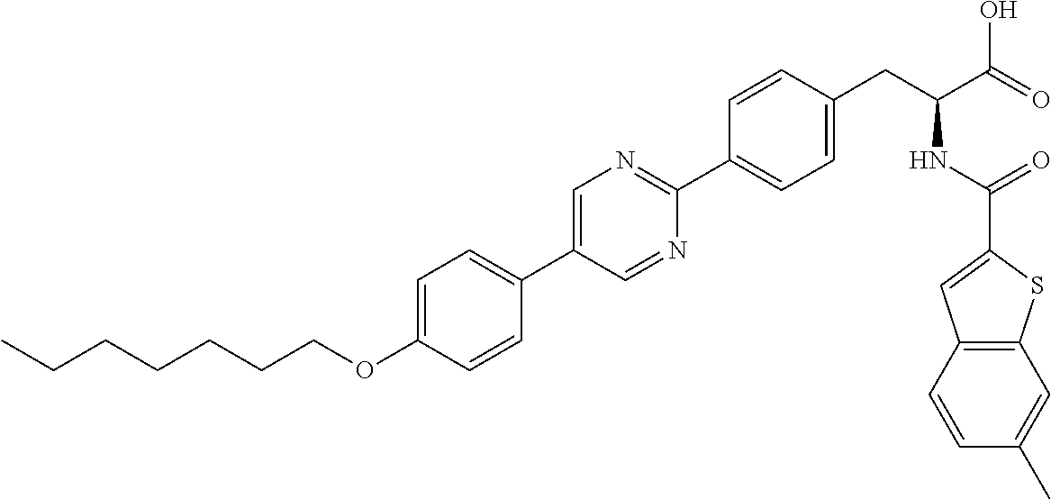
C(OC1=CC=C(C2=CN=C(C3=CC=C(CC(NC(=O)C4=CC5=C(S4)C=C(C)C=C5)C(=O)O)C=C3)N=C2)C=C1)CCCCCC
